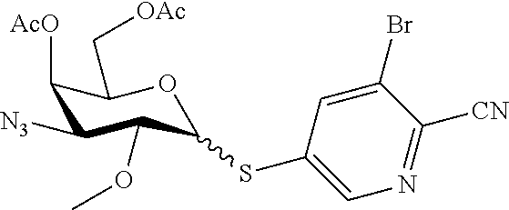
C1([AcO])C([N3])C(OC)C(SC2=CN=C([CN])C(Br)=C2)OC1C[OAc]
